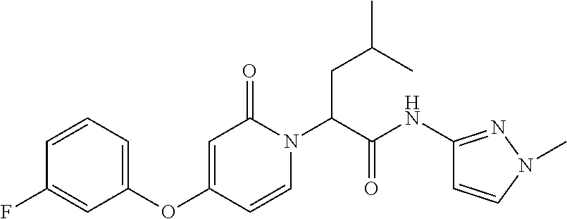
C1=C(OC2=CC=CC(F)=C2)C=CN(C(C(=O)NC2=NN(C)C=C2)CC(C)C)C1=O
